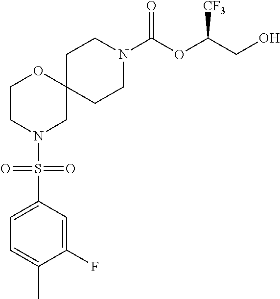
C12(CCN(C(OC(CO)[CF3])=O)CC1)OCCN(S(=O)(=O)C1=CC=C(C)C(F)=C1)C2
